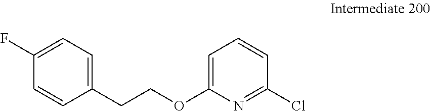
C1=C(F)C=CC(CCOC2=CC=CC(Cl)=N2)=C1
